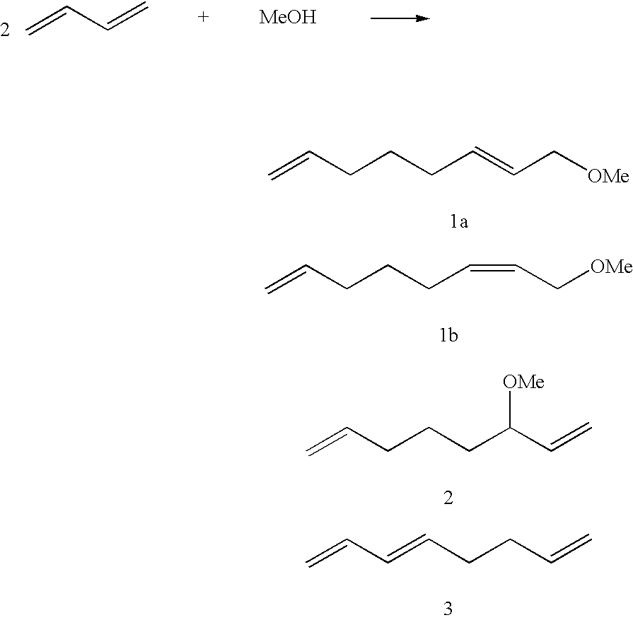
C=CC=C.[MeOH].C=CCCCC=CC[OMe].C=CCCCC=CC[OMe].C=CCCCC(C=C)[OMe].C=CC=CCCC=C
